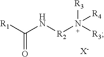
[R1]C(N[R2]N([R3])([R3])[R4])=O.[X-]
